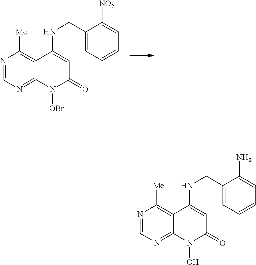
N1=CN=C2C(=C1[Me])C(NCC1=CC=CC=C1[NO2])=CC(=O)N2[OBn].N1=CN=C2C(=C1[Me])C(NCC1=CC=CC=C1N)=CC(=O)N2O
